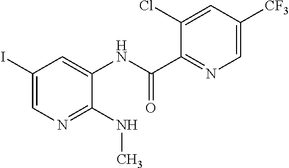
C1(I)=CN=C(NC)C(NC(C2=NC=C([CF3])C=C2Cl)=O)=C1
